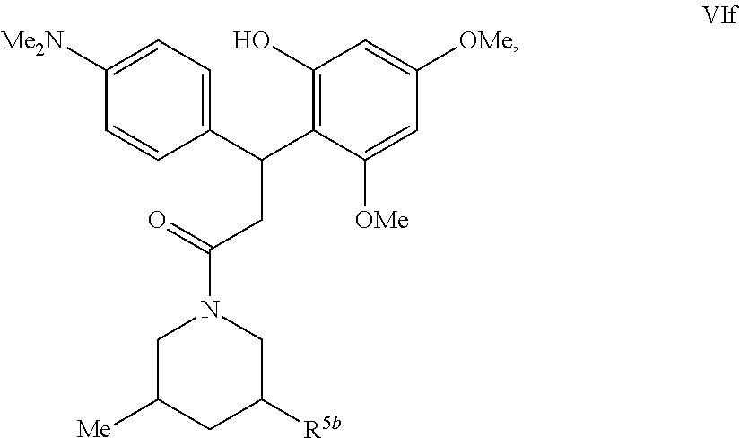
C1(O)=C(C(C2=CC=C([Me2N])C=C2)CC(=O)N2CC([Me])CC([R5b])C2)C([OMe])=CC([OMe])=C1
